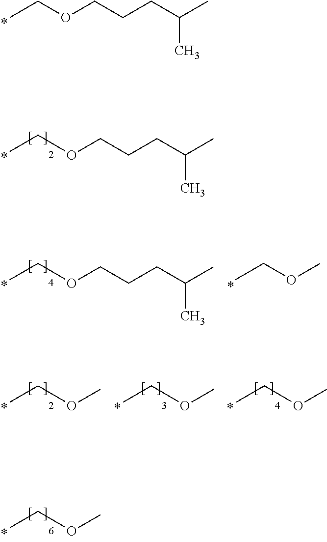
CCOCCCC(C)C.CCOCCCC(C)C.CCOC.CCOCCCC(C)C.CCOC.CCOC.CCOC.CCOC
